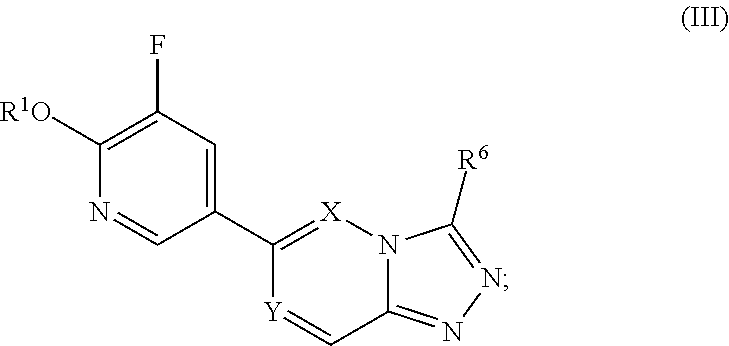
C1(C2=CC(F)=C([R1O])N=C2)=[X]N2C(=NN=C2[R6])C=[Y]1
